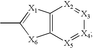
C12=C([X5]=[X4][X3]=[X2]1)[X6]C(C)=[X1]2
